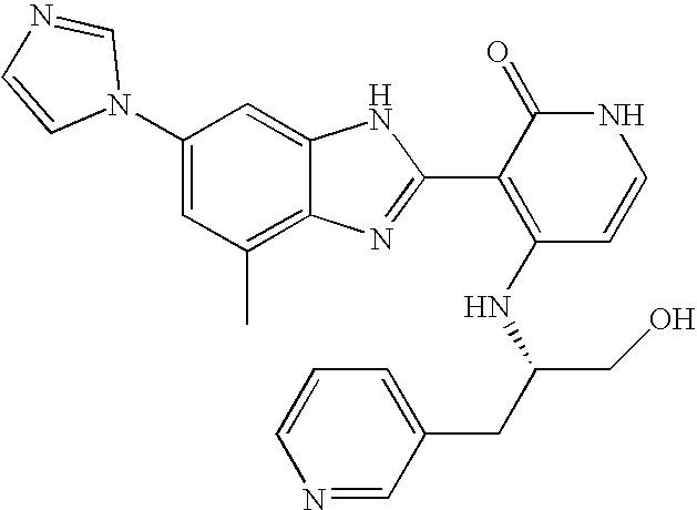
C1(C)=C2C(=CC(N3C=NC=C3)=C1)NC(C1=C(NC(CO)CC3=CC=CN=C3)C=CNC1=O)=N2
